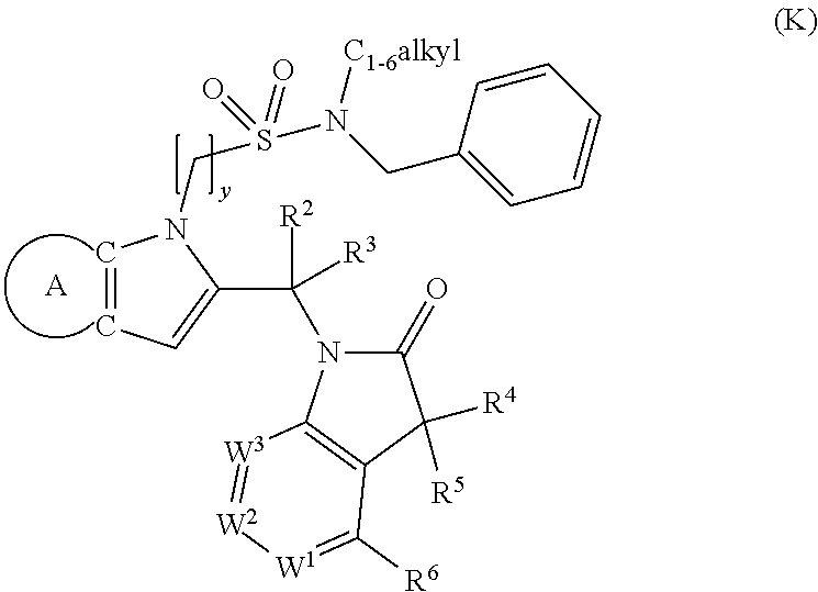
C1=CC=C(C(N2C(=O)C([R4])([R5])C3=C2[W3]=[W2][W1]=C3[R6])([R3])[R2])N1CS(N([C1-6alkyl])CC1=CC=CC=C1)(=O)=O.[A]
